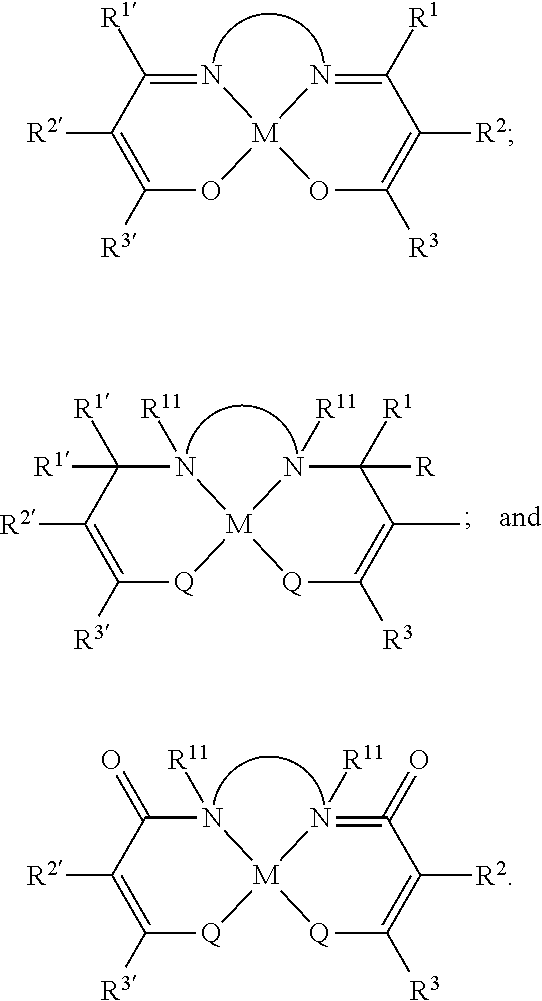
C1([R3])=C([R2])C([R1])=N[M]2(O1)OC([R3])=C([R2])C([R1])=N2.C1([R3])=C([R2])C(=O)N([R11])[M]2([Q]1)[Q]C([R3])=C([R2])C(=O)=N2[R11].C1([R3])=C([R2])C([R1])([R1])N([R11])[M]2([Q]1)[Q]C([R3])=C(C)C([R1])([R])N2[R11]
